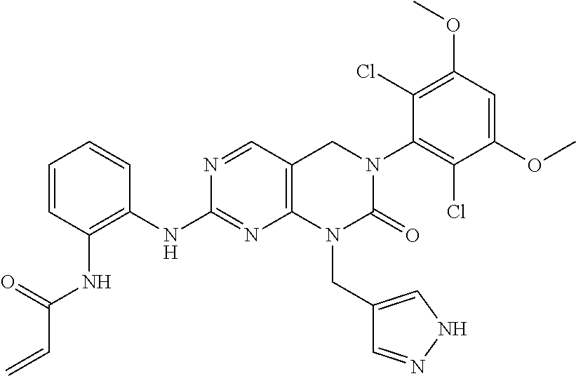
C1(NC2=C(NC(C=C)=O)C=CC=C2)=NC2=C(CN(C3=C(Cl)C(OC)=CC(OC)=C3Cl)C(=O)N2CC2=CNN=C2)C=N1
